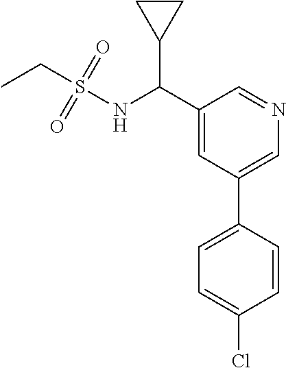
C1(C(NS(=O)(=O)CC)C2CC2)=CC(C2=CC=C(Cl)C=C2)=CN=C1
